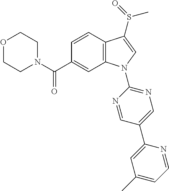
N1(C(C2=CC3=C(C=C2)C(S(=O)C)=CN3C2=NC=C(C3=CC(C)=CC=N3)C=N2)=O)CCOCC1
